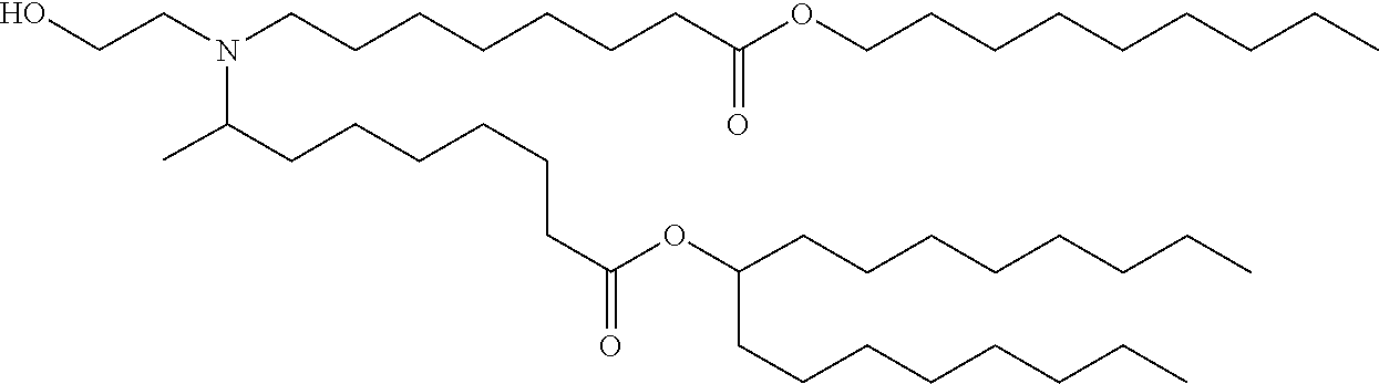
C(CC)CCCCCC(OC(CCCCCCC(C)N(CCCCCCCC(OCCCCCCCCC)=O)CCO)=O)CCCCCCCC
